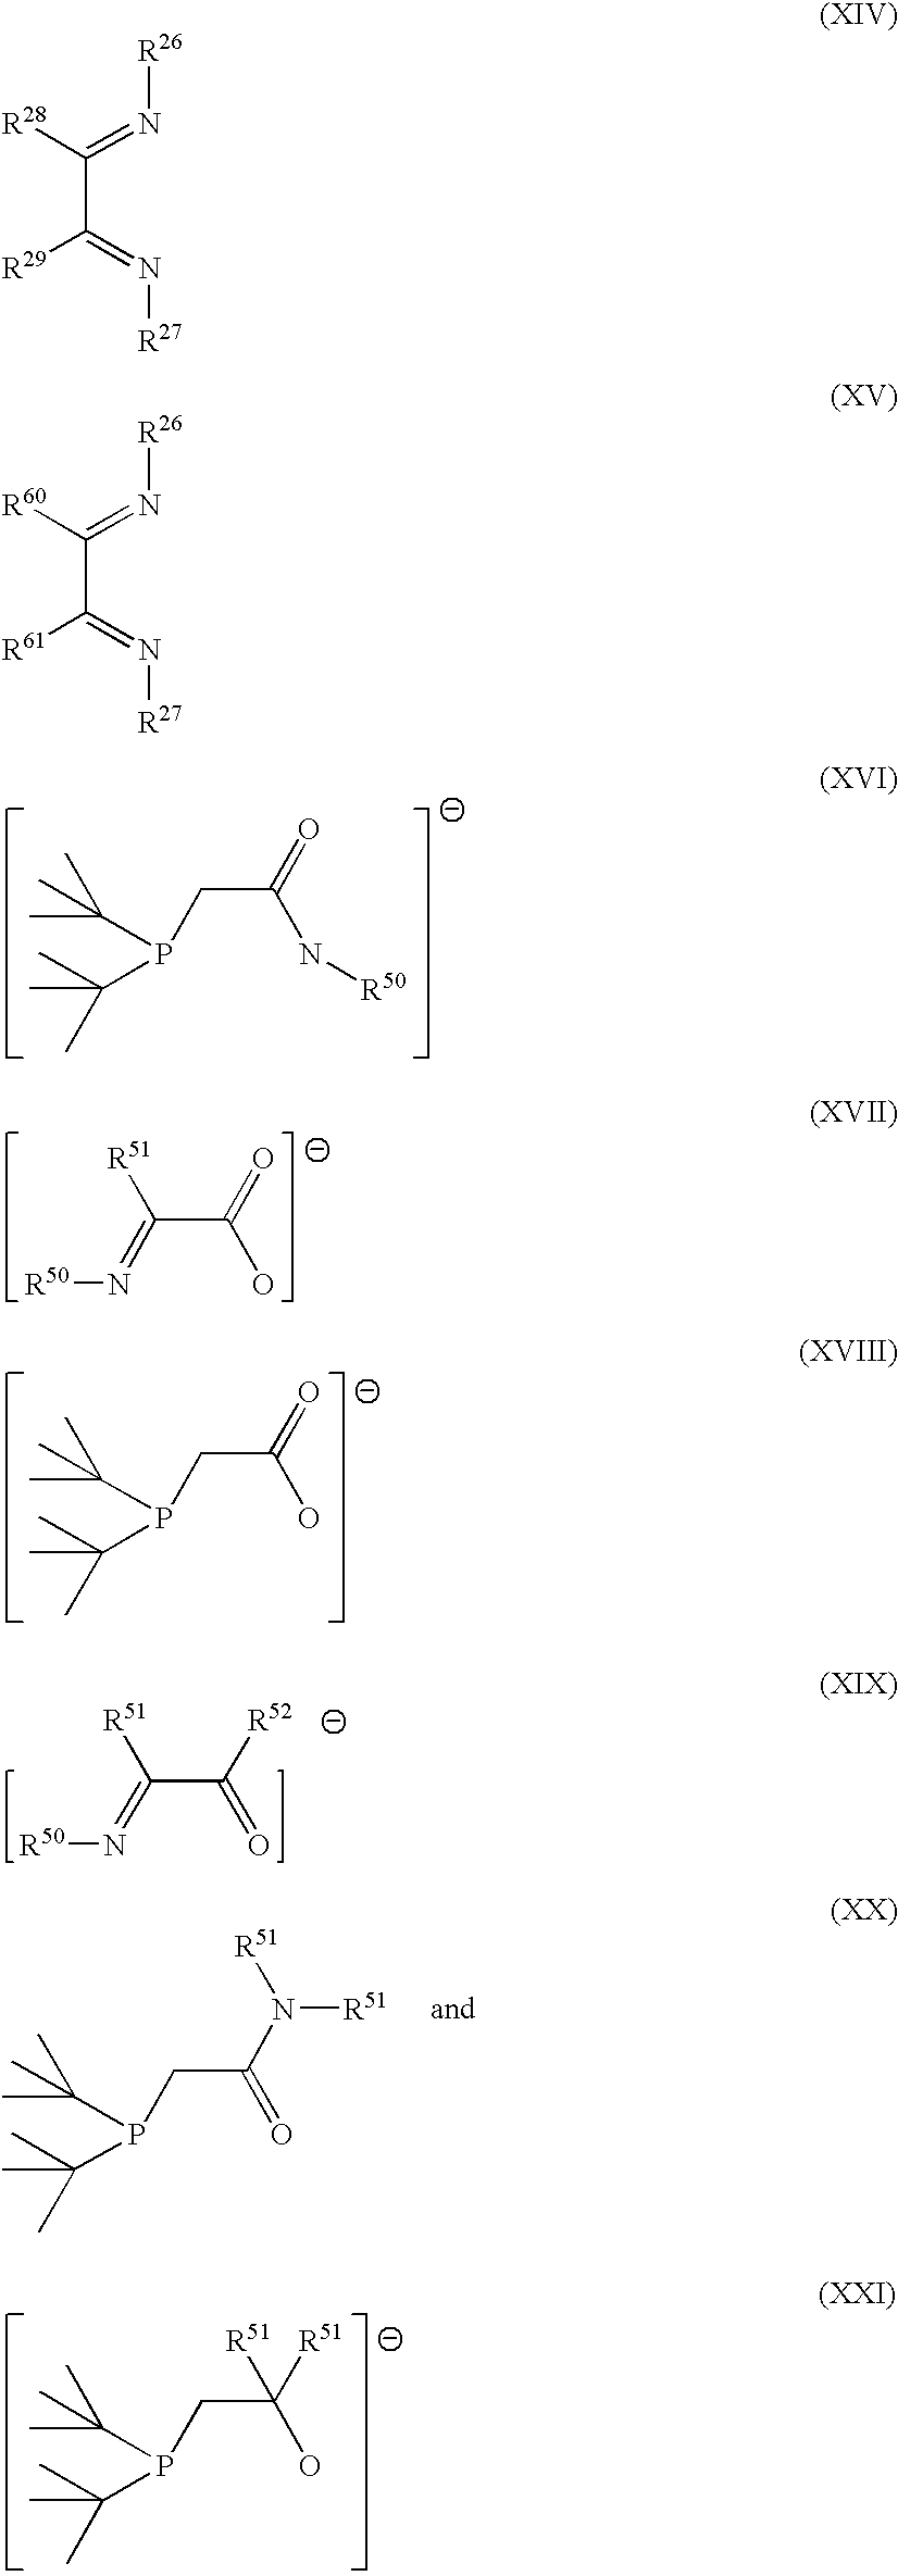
C(C(=O)N[R50])P(C(C)(C)C)C(C)(C)C.[R51]C(=N[R50])C(=O)O.C(C(=O)O)P(C(C)(C)C)C(C)(C)C.[R51]C(=N[R50])C([R52])=O.C(C(N([R51])[R51])=O)P(C(C)(C)C)C(C)(C)C.C(C([R51])(O)[R51])P(C(C)(C)C)C(C)(C)C.[R28]C(=N[R26])C(=N[R27])[R29].[R60]C(=N[R26])C(=N[R27])[R61]
